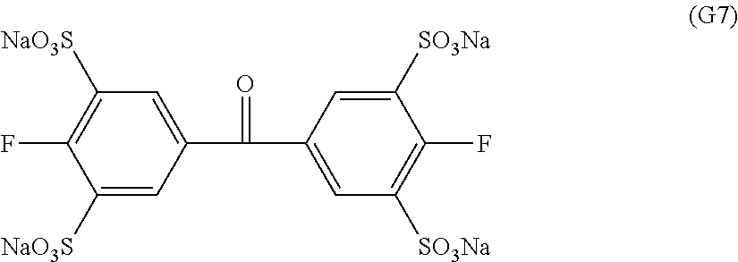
C1(C(C2=CC([SO3Na])=C(F)C([SO3Na])=C2)=O)=CC([NaO3S])=C(F)C([NaO3S])=C1
